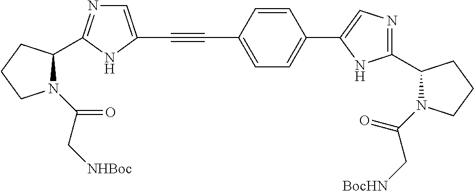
C(#CC1=CC=C(C2=CN=C(C3N(C(=O)C[BocHN])CCC3)N2)C=C1)C1=CN=C(C2N(C(C[NHBoc])=O)CCC2)N1
